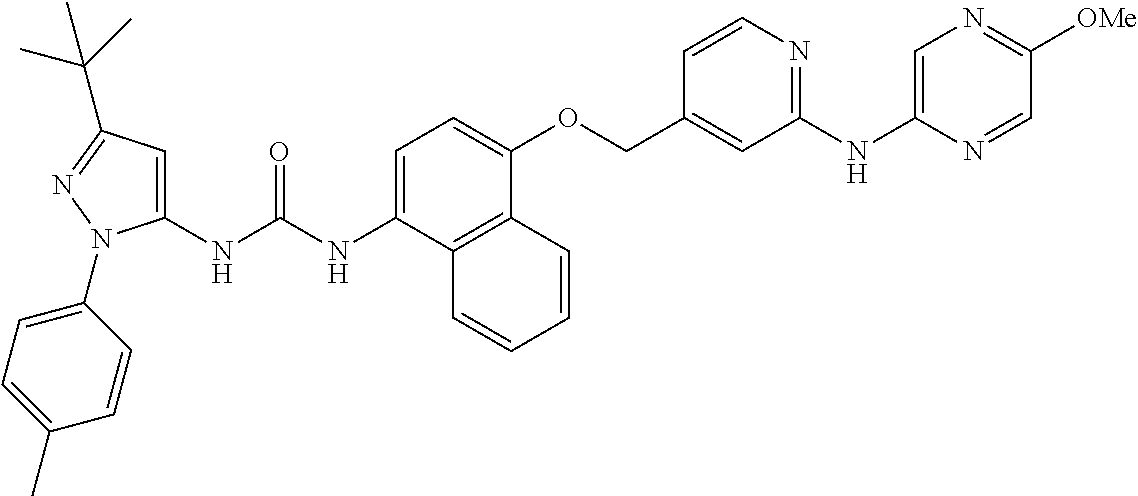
N(C1=CC=C(OCC2=CC(NC3=CN=C([OMe])C=N3)=NC=C2)C2=C1C=CC=C2)C(=O)NC1=CC(C(C)(C)C)=NN1C1=CC=C(C)C=C1
